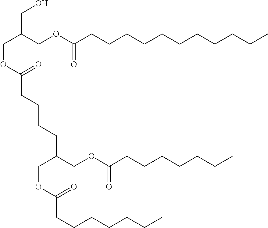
C(C(COC(CCCCCCCCCCC)=O)CO)OC(CCCCC(COC(=O)CCCCCCC)COC(CCCCCCC)=O)=O
